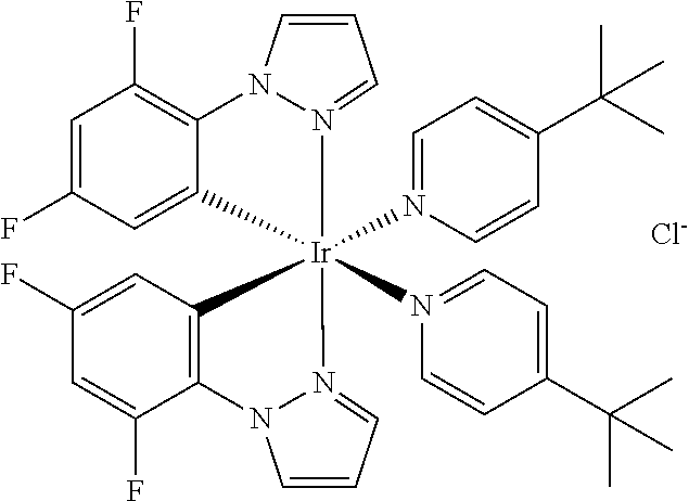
C1=C(F)C=C2C(=C1F)N1C=CC=N1[Ir]21(N2=CC=C(C(C)(C)C)C=C2)(N2=CC=C(C(C)(C)C)C=C2)C2=C(C(F)=CC(F)=C2)N2C=CC=N12.[Cl-]
